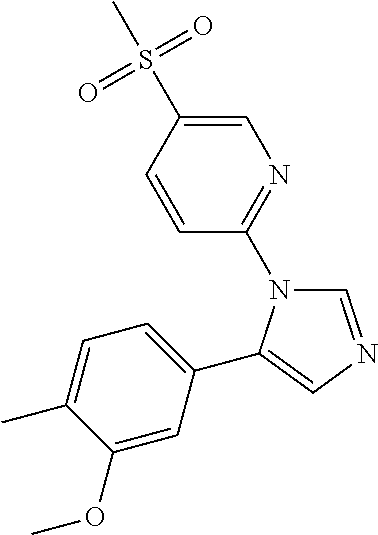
C1=CC(S(C)(=O)=O)=CN=C1N1C=NC=C1C1=CC=C(C)C(OC)=C1
